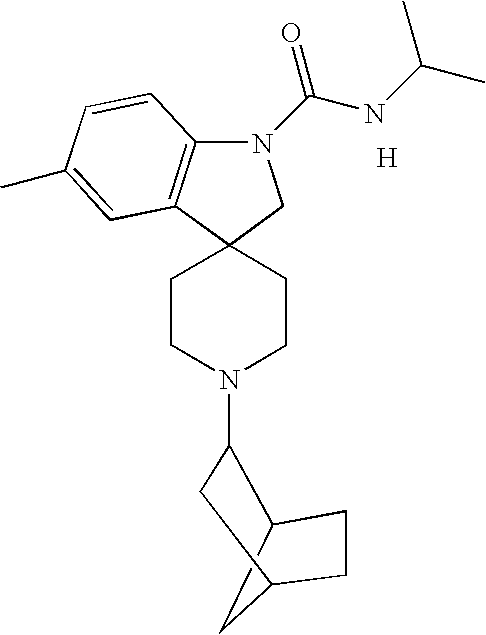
C1CN(C2C3CC(C2)CC3)CCC12C1=C(N(C(NC(C)C)=O)C2)C=CC(C)=C1.[H]
